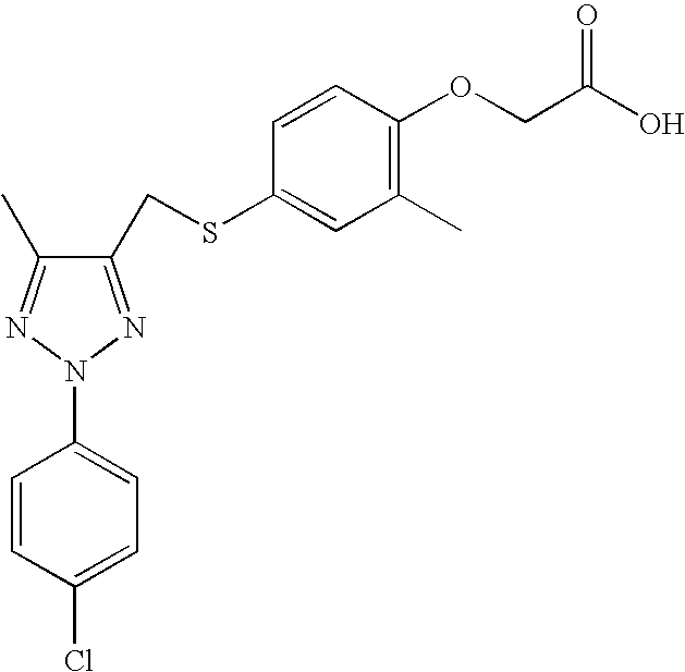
C1(CSC2=CC(C)=C(OCC(O)=O)C=C2)=NN(C2=CC=C(Cl)C=C2)N=C1C
